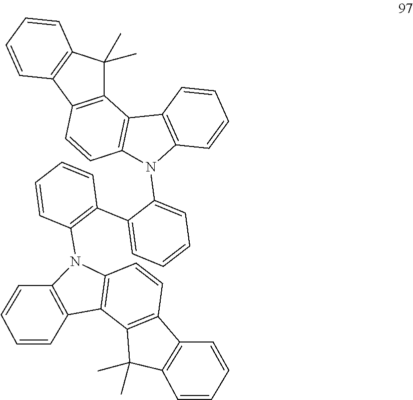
C12=C(C3=C(C1(C)C)C=CC=C3)C=CC1=C2C2=C(N1C1=CC=CC=C1C1=C(N3C4=C(C5=C3C=CC3=C5C(C)(C)C5=C3C=CC=C5)C=CC=C4)C=CC=C1)C=CC=C2
